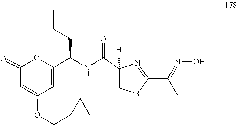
C1(C(=NO)C)=NC(C(NC(C2=CC(OCC3CC3)=CC(=O)O2)CCC)=O)([H])CS1
